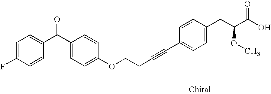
C1=CC(F)=CC=C1C(C1=CC=C(OCCC#CC2=CC=C(CC(OC)C(=O)O)C=C2)C=C1)=O
